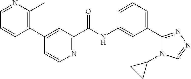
C1(C2=CC(C(NC3=CC(C4=NN=CN4C4CC4)=CC=C3)=O)=NC=C2)=C(C)N=CC=C1
